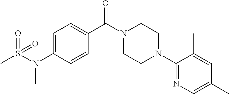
C1=C(N(S(C)(=O)=O)C)C=CC(C(N2CCN(C3=NC=C(C)C=C3C)CC2)=O)=C1
